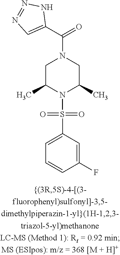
C1C(C)N(S(=O)(=O)C2=CC=CC(F)=C2)C(C)CN1C(C1=CN=NN1)=O
